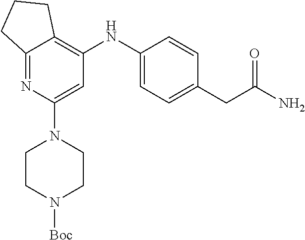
C12=NC(N3CCN([Boc])CC3)=CC(NC3=CC=C(CC(N)=O)C=C3)=C1CCC2
